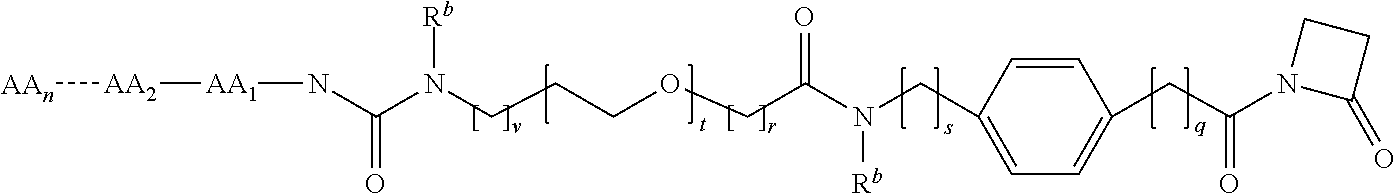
N1(C(CC2=CC=C(CN(C(COCCCN(C(N[AA1][AA2][AAn])=O)[Rb])=O)[Rb])C=C2)=O)C(=O)CC1
